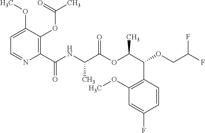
N(C(C(OC(C(C1=C(OC)C=C(F)C=C1)OCC(F)F)C)=O)C)C(=O)C1=C(OC(C)=O)C(OC)=CC=N1
